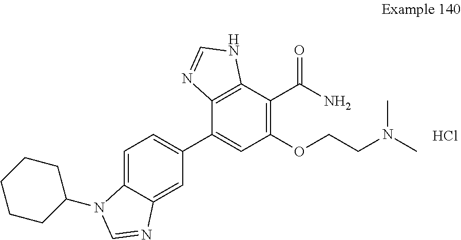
C1=C2C(=CC=C1C1=CC(OCCN(C)C)=C(C(N)=O)C3=C1N=CN3)N(C1CCCCC1)C=N2.Cl
